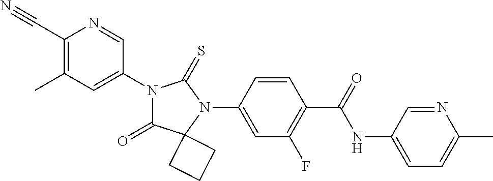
C1(C#N)=C(C)C=C(N2C(=O)C3(N(C4=CC(F)=C(C(NC5=CC=C(C)N=C5)=O)C=C4)C2=S)CCC3)C=N1
